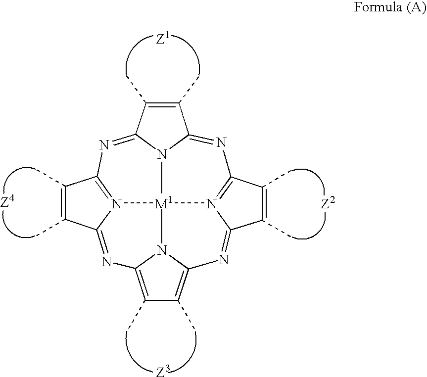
N1=C2N3C(=NC4=N5C(=NC6=C(C)C(C)=C7N=C8N(=C1C(C)=C8C)[M1]53N76)C(C)=C4C)C(C)=C2C.[Z4].[Z1].[Z3].[Z2]
